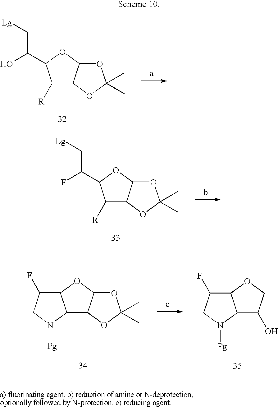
C1([R])C2C(OC1C(O)C[Lg])OC(C)(C)O2.C1([R])C2C(OC1C(F)C[Lg])OC(C)(C)O2.C12C3C(OC1C(F)CN2[Pg])OC(C)(C)O3.C12C(O)COC1C(F)CN2[Pg]
